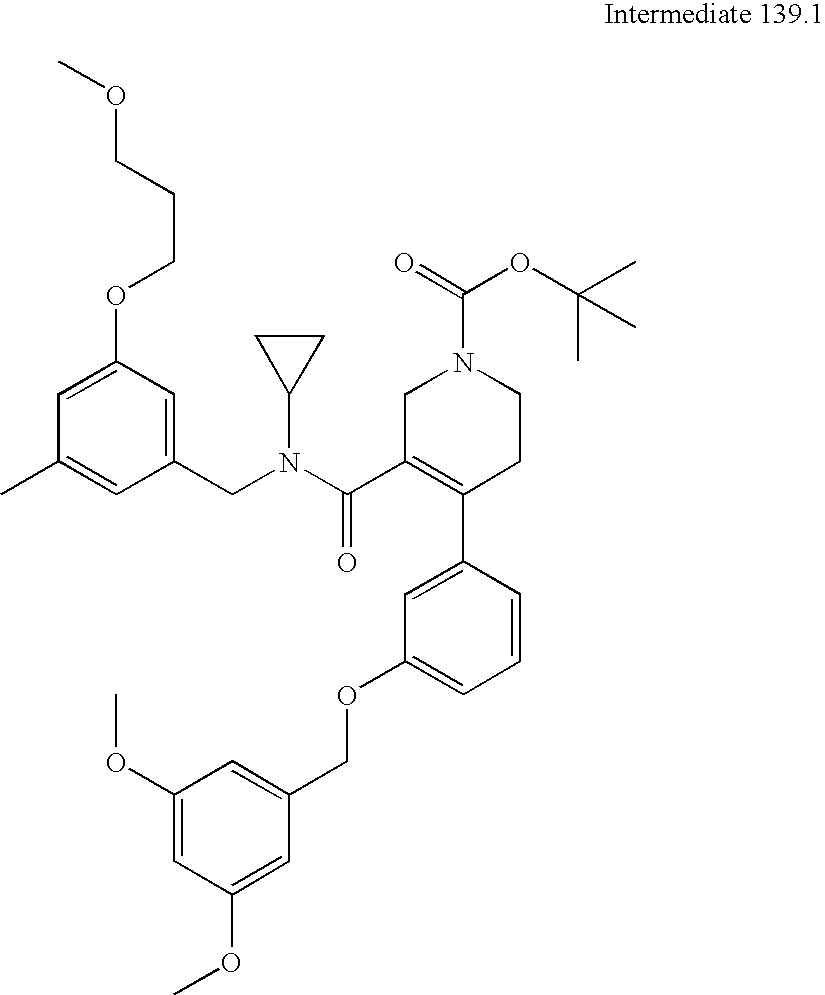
C1=C(OCCCOC)C=C(CN(C(C2=C(C3=CC(OCC4=CC(OC)=CC(OC)=C4)=CC=C3)CCN(C(=O)OC(C)(C)C)C2)=O)C2CC2)C=C1C
